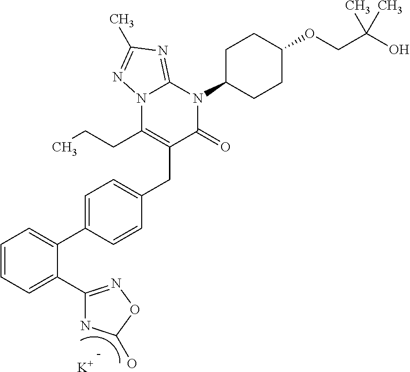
C1=CC=C(C2=NOC(O)N2)C(C2=CC=C(CC3=C(CCC)N4C(=NC(C)=N4)N(C4CCC(OCC(O)(C)C)CC4)C3=O)C=C2)=C1.[K]
